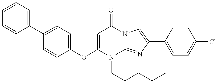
C1(OC2=CC=C(C3=CC=CC=C3)C=C2)=CC(=O)N2C(=NC(C3=CC=C(Cl)C=C3)=C2)N1CCCCC
